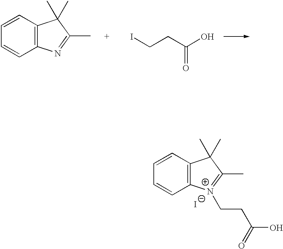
C12=C(C=CC=C1)C(C)(C)C(C)=N2.ICCC(O)=O.C12=C(C=CC=C1)C(C)(C)C(C)=[N+]2CCC(O)=O.[I-]
